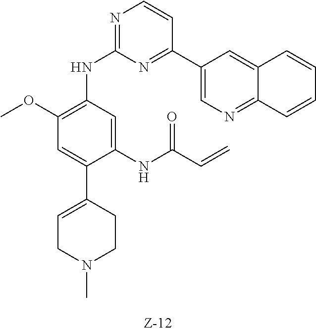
C1=C(C2=CC(OC)=C(NC3=NC=CC(C4=CN=C5C(=C4)C=CC=C5)=N3)C=C2NC(C=C)=O)CCN(C)C1
